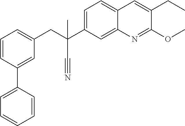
C1=CC(C2=CC=CC=C2)=CC(CC(C)(C2=CC=C3C(=C2)N=C(OC)C(CC)=C3)C#N)=C1
